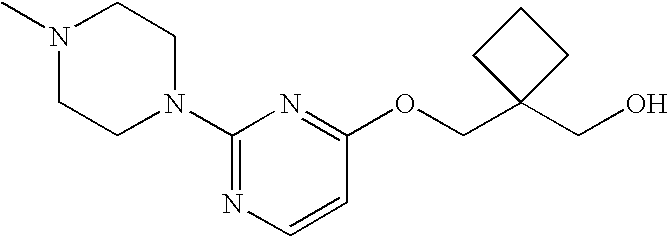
C(C1(COC2=NC(N3CCN(C)CC3)=NC=C2)CCC1)O
